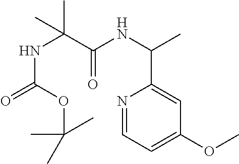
N1=CC=C(OC)C=C1C(NC(C(NC(=O)OC(C)(C)C)(C)C)=O)C
